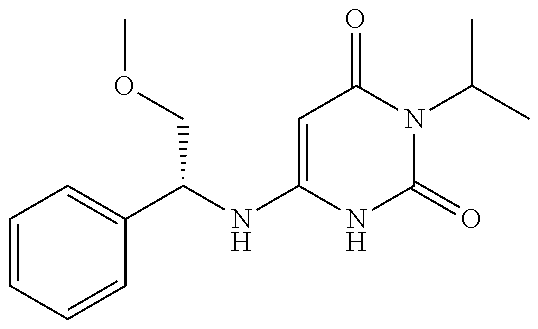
C1=CC=CC(C(NC2=CC(=O)N(C(C)C)C(=O)N2)COC)=C1
